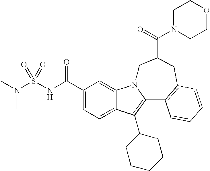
C1(C(NS(N(C)C)(=O)=O)=O)=CC=C2C(=C1)N1C(=C2C2CCCCC2)C2=C(CC(C(=O)N3CCOCC3)C1)C=CC=C2
